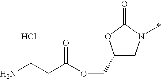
C1(COC(CCN)=O)CN(C)C(=O)O1.Cl
